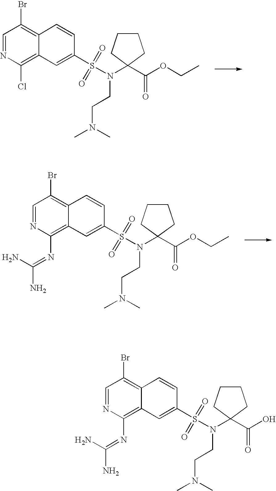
C1=NC(Cl)=C2C(=C1Br)C=CC(S(=O)(=O)N(CCN(C)C)C1(C(OCC)=O)CCCC1)=C2.C1=NC(N=C(N)N)=C2C(=C1Br)C=CC(S(=O)(=O)N(CCN(C)C)C1(C(OCC)=O)CCCC1)=C2.C1=NC(N=C(N)N)=C2C(=C1Br)C=CC(S(=O)(=O)N(CCN(C)C)C1(C(=O)O)CCCC1)=C2
